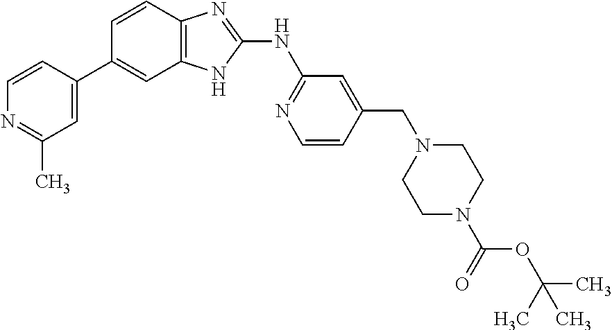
N1=C(C)C=C(C2=CC3=C(C=C2)N=C(NC2=NC=CC(CN4CCN(C(=O)OC(C)(C)C)CC4)=C2)N3)C=C1
